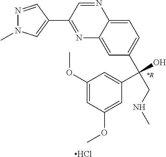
N1=C(C2=CN(C)N=C2)C=NC2=CC=C(C(C3=CC(OC)=CC(OC)=C3)(O)CNC)C=C12.Cl
